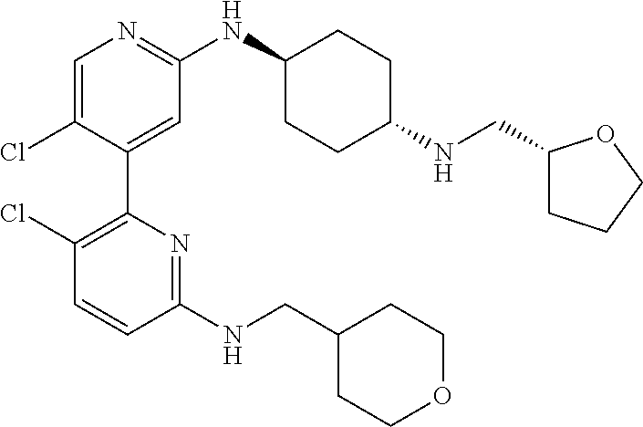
C1(C2=C(Cl)C=CC(NCC3CCOCC3)=N2)=CC(NC2CCC(NCC3CCCO3)CC2)=NC=C1Cl
